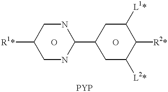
[R1*]C1CNC(C2CC([L2*])C([R2*])C([L1*])C2)NC1.O.O
